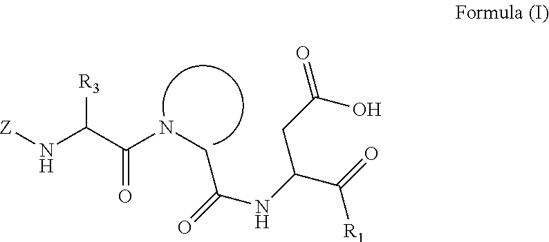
[Z]NC(C(=O)NCC(NC(C(=O)[R1])CC(O)=O)=O)[R3]
